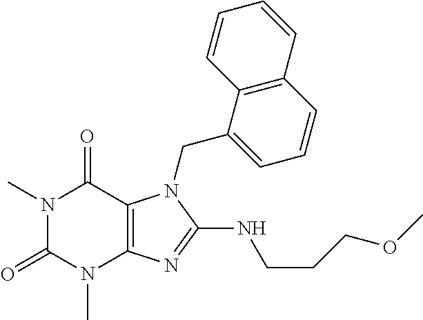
N1(C)C(=O)N(C)C2=C(C1=O)N(CC1=CC=CC3=C1C=CC=C3)C(NCCCOC)=N2
